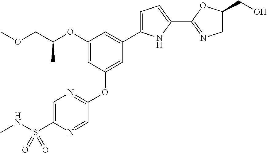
C1(OC(COC)C)=CC(OC2=NC=C(S(NC)(=O)=O)N=C2)=CC(C2=CC=C(C3=NCC(CO)O3)N2)=C1
